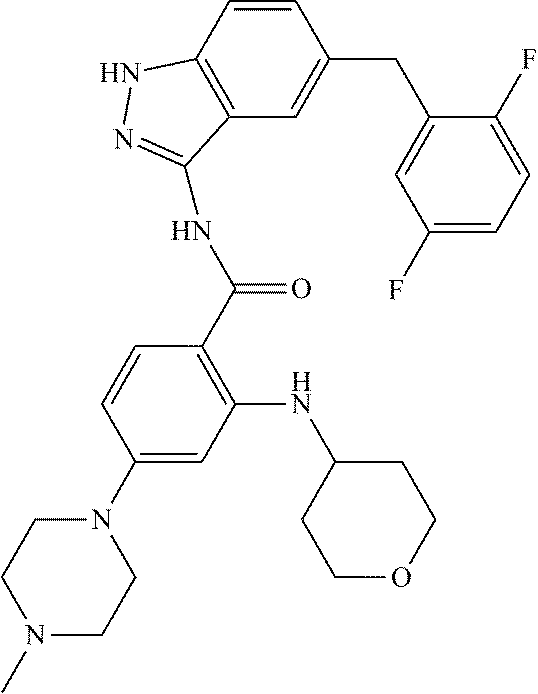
C1(F)=CC=C(F)C(CC2=CC3=C(C=C2)NN=C3NC(C2=C(NC3CCOCC3)C=C(N3CCN(C)CC3)C=C2)=O)=C1
